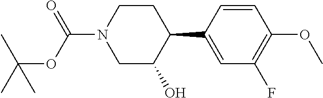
C1=C(C2CCN(C(=O)OC(C)(C)C)CC2O)C=CC(OC)=C1F
